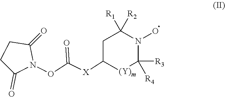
C1C(=O)N(OC([X]C2[(Y)m]C([R3])([R4])N(O)C([R1])([R2])C2)=O)C(=O)C1
